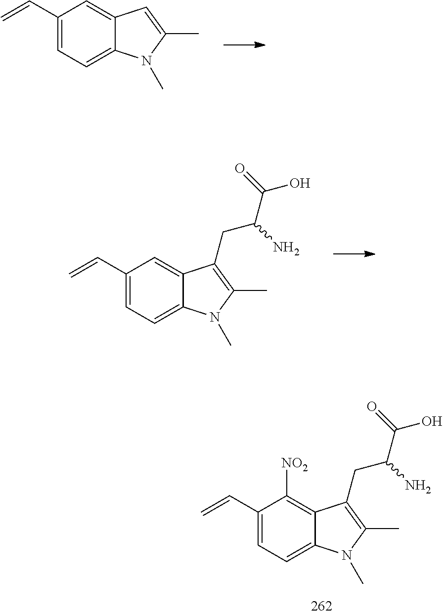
C12=CC(C=C)=CC=C1N(C)C(C)=C2.C12=CC(C=C)=CC=C1N(C)C(C)=C2CC(C(O)=O)N.C12=C([NO2])C(C=C)=CC=C1N(C)C(C)=C2CC(C(O)=O)N
